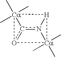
n12c3o4[Ca]3(C)(C)(C)[H]1[Ca]24(C)(C)C
